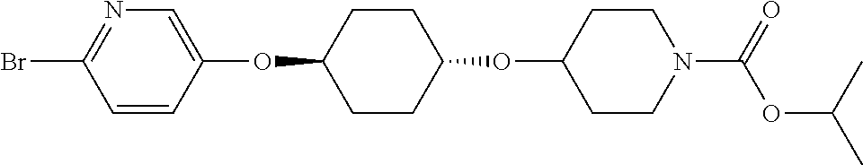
C1=CC(OC2CCC(OC3CCN(C(OC(C)C)=O)CC3)CC2)=CN=C1Br
